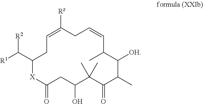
C1([Rz])=CCC(C([R1])[R2])[X]C(=O)CC(O)C(C)(C)C(=O)C(C)C([OH])C(C)C=CC1
